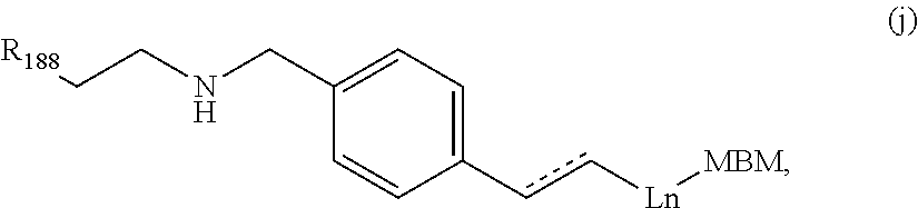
C(CNCC1=CC=C(cc[Ln][MBM])C=C1)[R188]
